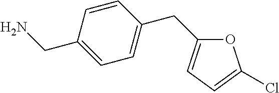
C1=CC(CN)=CC=C1CC1=CC=C(Cl)O1
